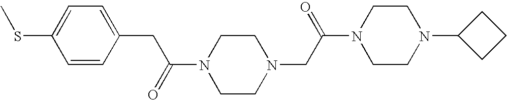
O=C(CC1=CC=C(SC)C=C1)N1CCN(CC(N2CCN(C3CCC3)CC2)=O)CC1
